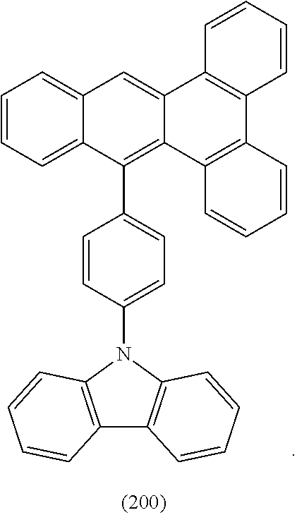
C12=C(N(C3=CC=C(C4=C5C(=CC6=CC=CC=C46)C4=C(C6=C5C=CC=C6)C=CC=C4)C=C3)C3=C1C=CC=C3)C=CC=C2
